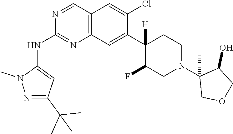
C12=C(C=C(C3([H])C(F)CN(C4(C)COCC4O)CC3)C(Cl)=C1)N=C(NC1=CC(C(C)(C)C)=NN1C)N=C2
